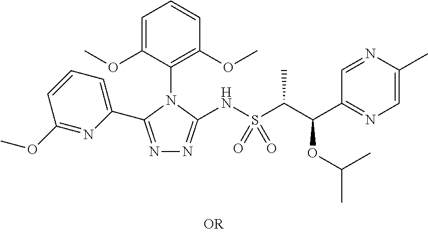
C1(OC)=NC(C2=NN=C(NS(C(C(OC(C)C)C3=NC=C(C)N=C3)C)(=O)=O)N2C2=C(OC)C=CC=C2OC)=CC=C1
